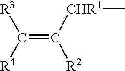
C(=C([CHR1]C)[R2])([R3])[R4]
